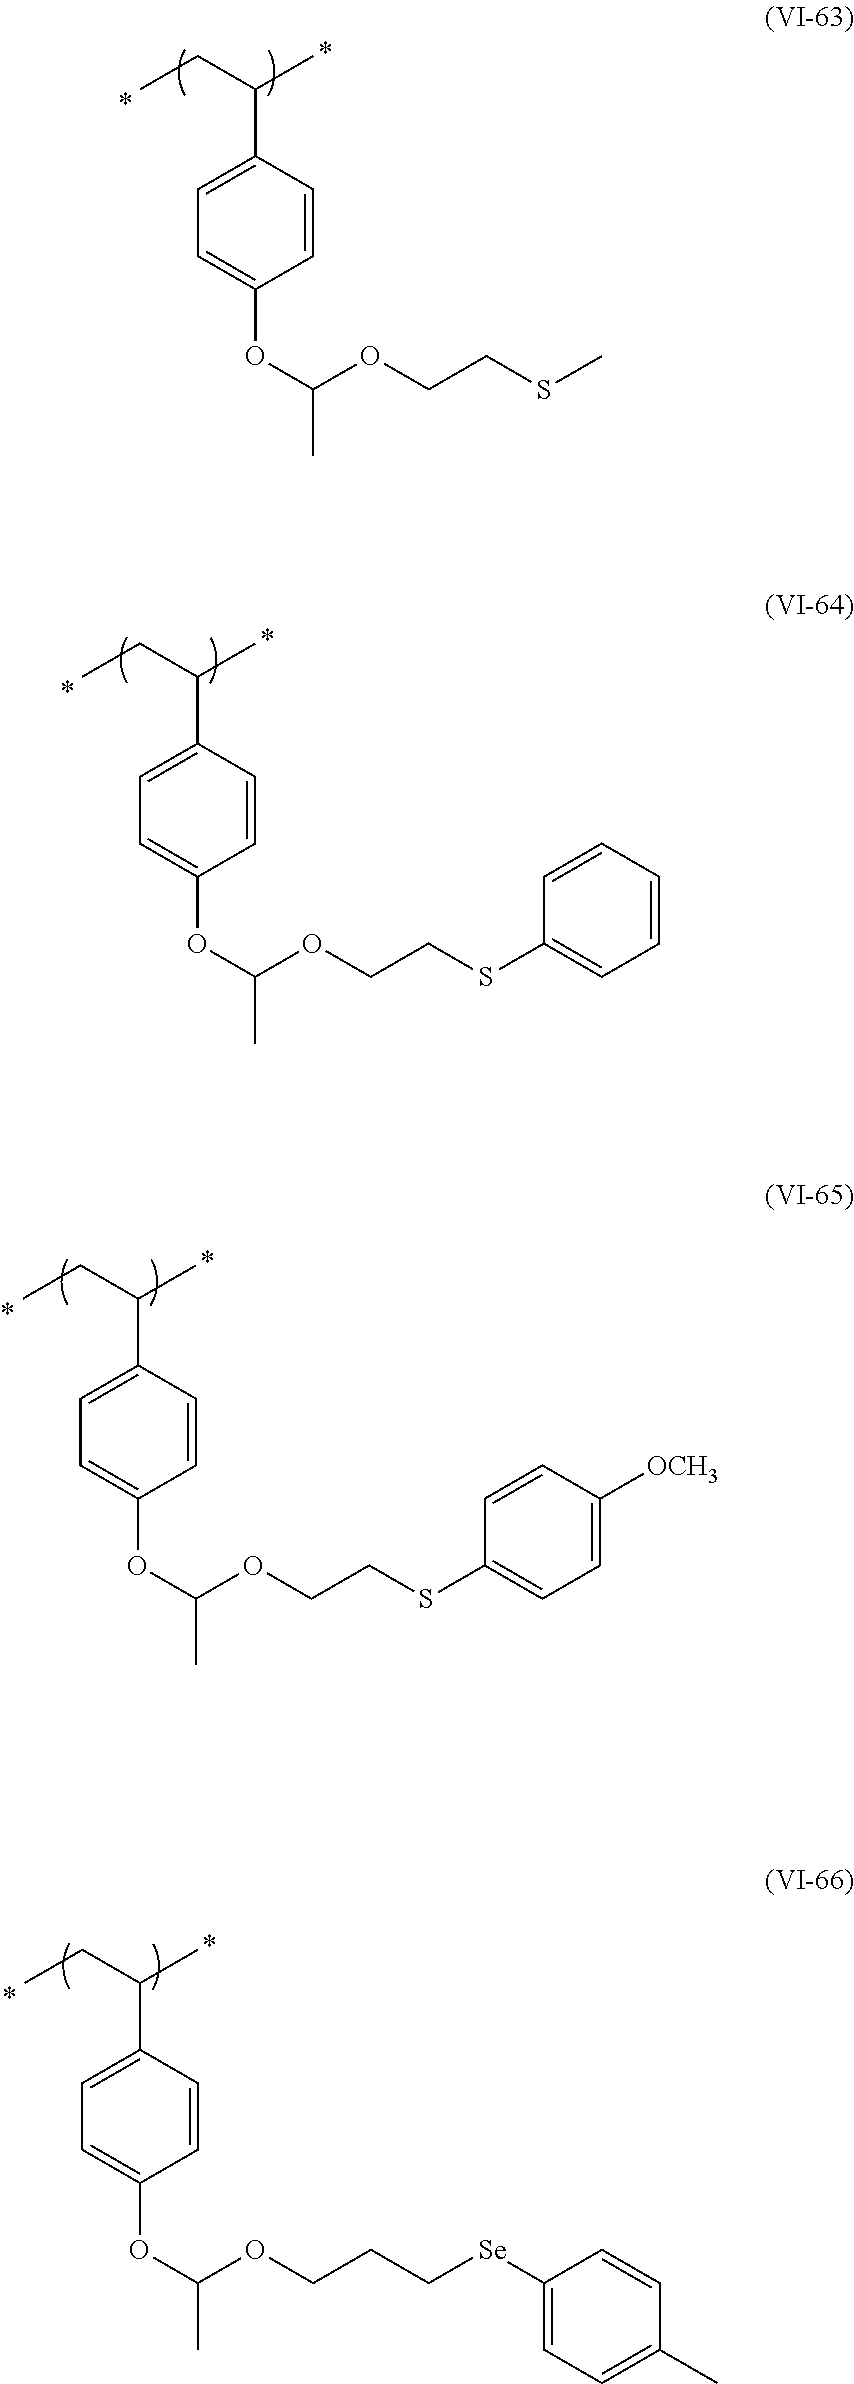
C(C1=CC=C(OC(OCCSC)C)C=C1)(CC)C.C(C1=CC=C(OC(OCCSC2=CC=CC=C2)C)C=C1)(CC)C.C(C1=CC=C(OC(OCCSC2=CC=C([OCH3])C=C2)C)C=C1)(CC)C.C(C1=CC=C(OC(OCCC[Se]C2=CC=C(C)C=C2)C)C=C1)(CC)C
